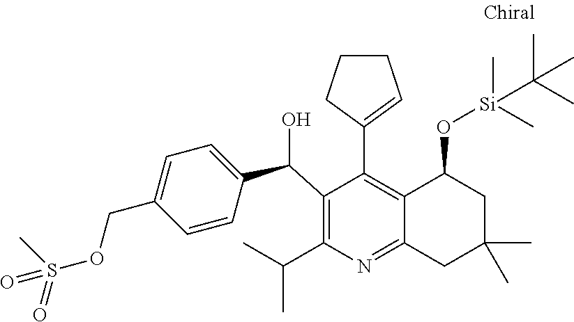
C1(C(C2=CC=C(COS(=O)(=O)C)C=C2)O)=C(C(C)C)N=C2C(=C1C1=CCCC1)C(O[Si](C)(C(C)(C)C)C)CC(C)(C)C2
